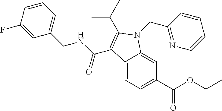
C12=CC=C(C(OCC)=O)C=C1N(CC1=NC=CC=C1)C(C(C)C)=C2C(NCC1=CC=CC(F)=C1)=O
